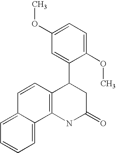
C12=C(NC(=O)CC1C1=CC(OC)=CC=C1OC)C1=CC=CC=C1C=C2
